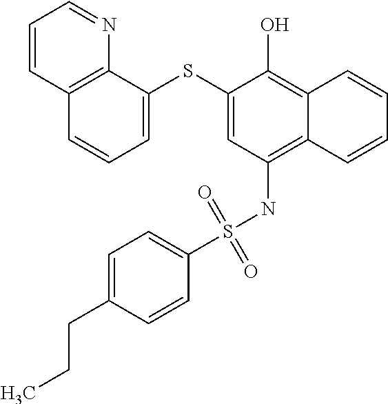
C1=C(SC2=CC(NS(C3=CC=C(CCC)C=C3)(=O)=O)=C3C(=C2O)C=CC=C3)C2=C(C=C1)C=CC=N2
